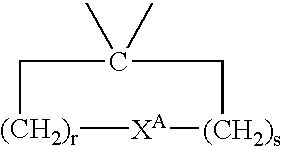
[(CH2)r]1[XA][(CH2)s]CC(C)(C)C1
